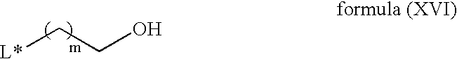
[L*]CCO
